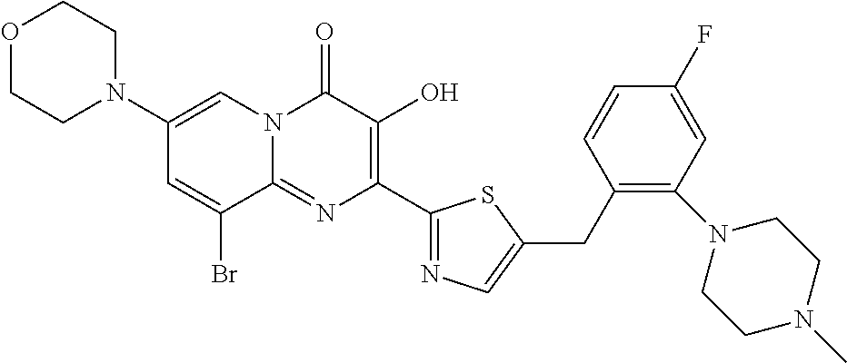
O1CCN(C2=CN3C(=NC(C4=NC=C(CC5=C(N6CCN(C)CC6)C=C(F)C=C5)S4)=C(O)C3=O)C(Br)=C2)CC1
